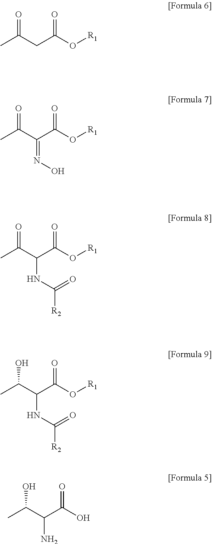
CC(CC(O[R1])=O)=O.CC(C(C(O[R1])=O)=NO)=O.CC(C(C(O[R1])=O)NC([R2])=O)=O.CC(C(C(O[R1])=O)NC([R2])=O)O.CC(C(C(O)=O)N)O
